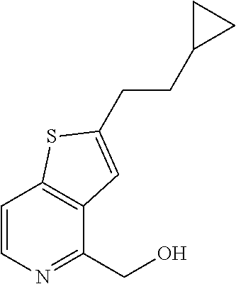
C1=CN=C(CO)C2=C1SC(CCC1CC1)=C2
